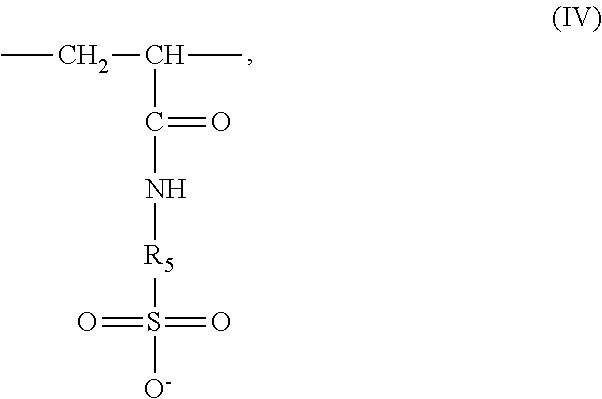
CCC(C)C(N[R5]S([O-])(=O)=O)=O
